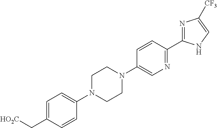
N1=C(C2=NC=C(N3CCN(C4=CC=C(C[HO2C])C=C4)CC3)C=C2)NC=C1[CF3]
